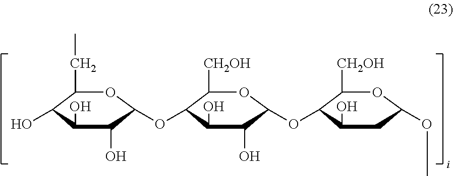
C1(CC)C(O)C(O)C(O)C(OC2C([CH2OH])OC(OC3C([CH2OH])OC(OC)CC3O)C(O)C2O)O1
